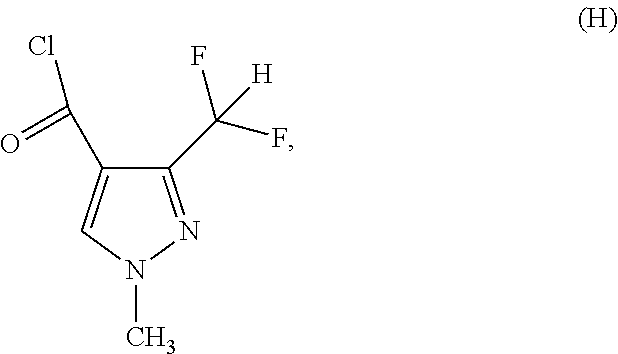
C1(C(F)(F)[H])=NN(C)C=C1C(Cl)=O
